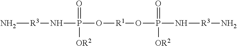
N[R3]NP(O[R1]OP(N[R3]N)(=O)[OR2])(=O)[OR2]
